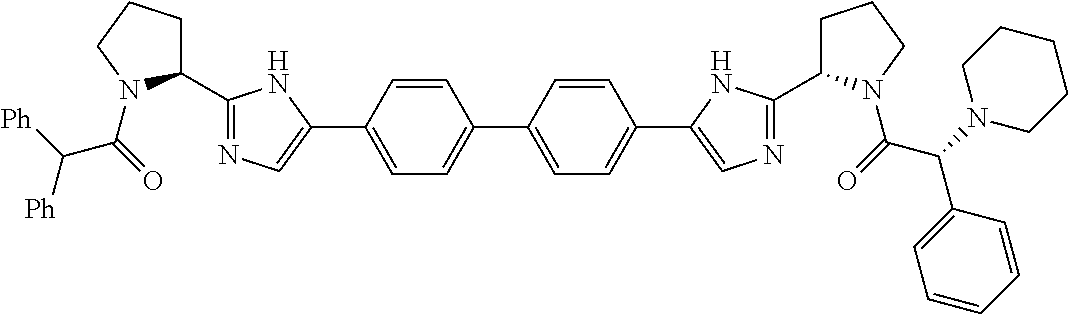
C(C(=O)N1C(C2=NC=C(C3=CC=C(C4=CC=C(C5=CN=C(C6CCCN6C(C(C6=CC=CC=C6)N6CCCCC6)=O)N5)C=C4)C=C3)N2)CCC1)([Ph])[Ph]
